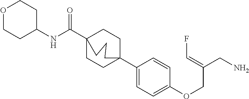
N(C(C12CCC(C3=CC=C(OCC(CN)=CF)C=C3)(CC1)CCC2)=O)C1CCOCC1
